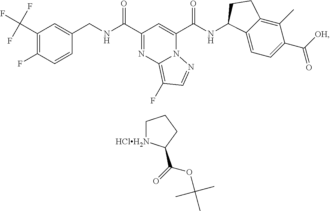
C1(C(F)(F)F)=C(F)C=CC(CNC(=O)C2=NC3=C(F)C=NN3C(C(NC3C4=CC=C(C([OH])=O)C(C)=C4CC3)=O)=C2)=C1.C1[HClH2N]C(C(=O)OC(C)(C)C)CC1
